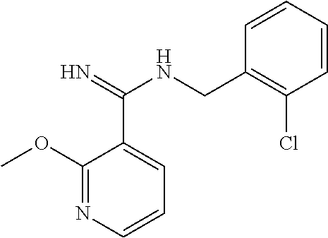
C1(OC)=NC=CC=C1C(=N)NCC1=C(Cl)C=CC=C1
